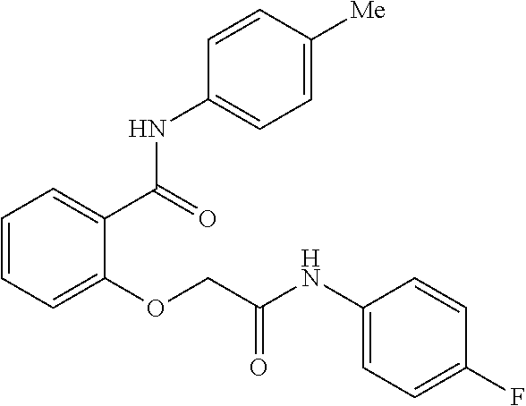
C1=CC=C(OCC(NC2=CC=C(F)C=C2)=O)C(C(=O)NC2=CC=C([Me])C=C2)=C1
